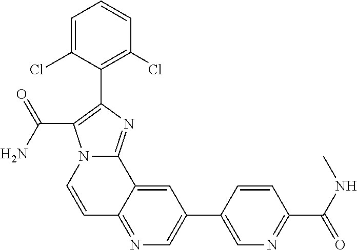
C1=C(Cl)C(C2=C(C(N)=O)N3C(=N2)C2=CC(C4=CN=C(C(NC)=O)C=C4)=CN=C2C=C3)=C(Cl)C=C1
